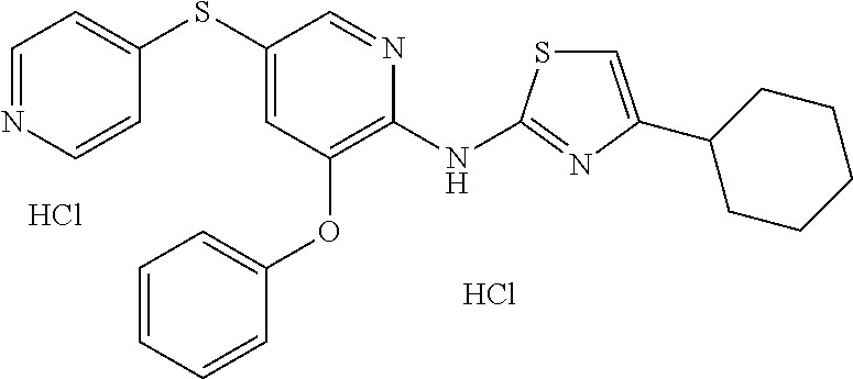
Cl.C1(SC2=CC(OC3=CC=CC=C3)=C(NC3=NC(C4CCCCC4)=CS3)N=C2)=CC=NC=C1.Cl
